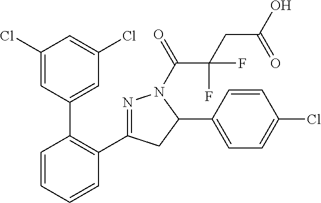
C1(Cl)=CC(C2=C(C3=NN(C(=O)C(CC(O)=O)(F)F)C(C4=CC=C(Cl)C=C4)C3)C=CC=C2)=CC(Cl)=C1
